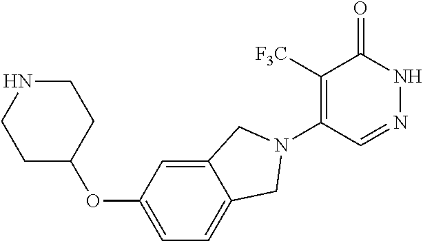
C1([F3C])=C(N2CC3=CC=C(OC4CCNCC4)C=C3C2)C=NNC1=O
